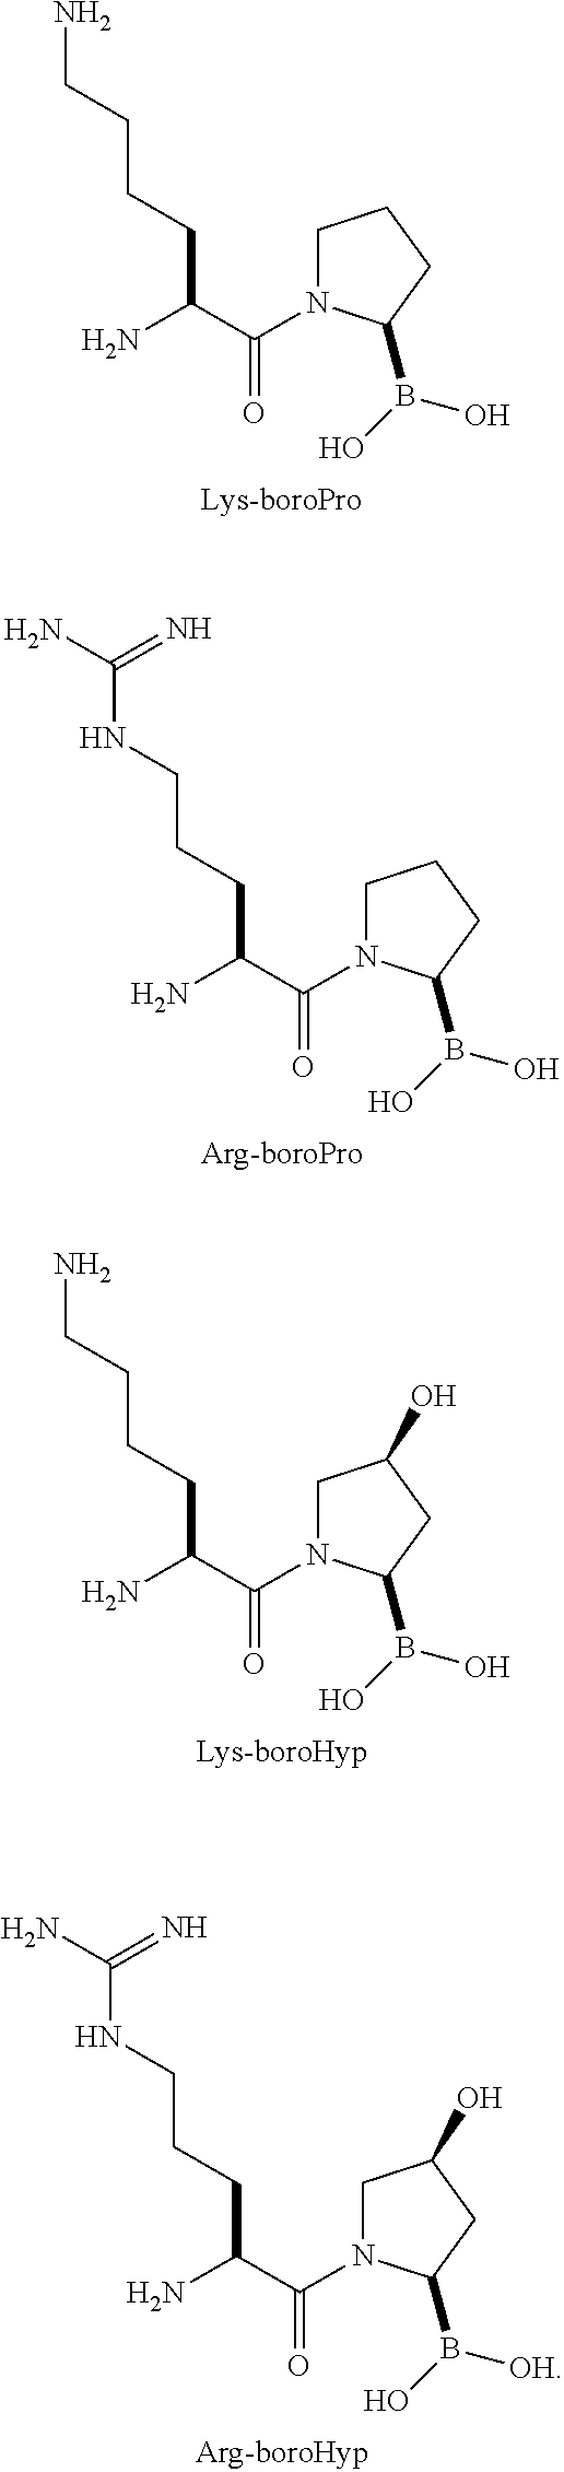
C1N(C(C(N)CCCCN)=O)C(B(O)O)CC1.C1N(C(C(N)CCCNC(N)=N)=O)C(B(O)O)CC1.C1N(C(C(N)CCCCN)=O)C(B(O)O)CC1O.C1N(C(C(N)CCCNC(N)=N)=O)C(B(O)[OH])CC1O
